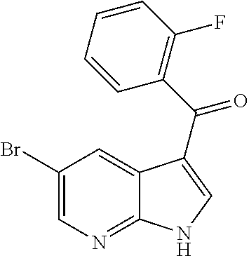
C1(Br)=CN=C2C(=C1)C(C(C1=C(F)C=CC=C1)=O)=CN2
